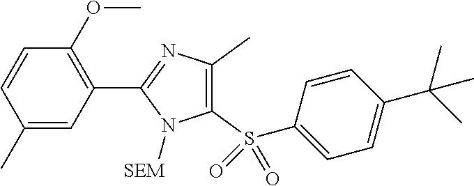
C1(C)=CC(C2=NC(C)=C(S(C3=CC=C(C(C)(C)C)C=C3)(=O)=O)N2[SEM])=C(OC)C=C1
